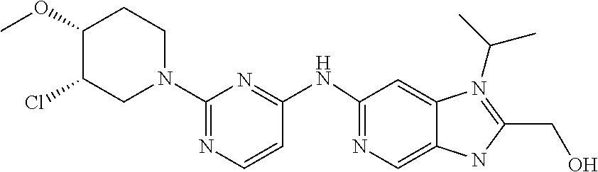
N1=C(N2CCC(OC)C(Cl)C2)N=C(NC2=NC=C3C(=C2)N(C(C)C)=C(CO)N3)C=C1
